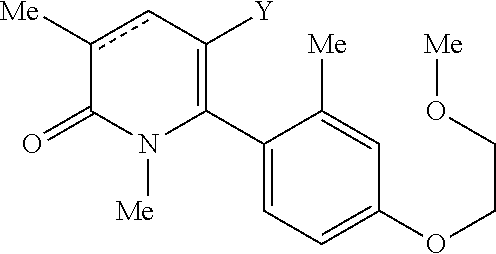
C1(C2=C([Y])cc([Me])C(=O)N2[Me])=CC=C(OCCO[Me])C=C1[Me]
